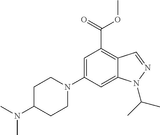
C1=C(N2CCC(N(C)C)CC2)C=C2C(=C1C(=O)OC)C=NN2C(C)C
